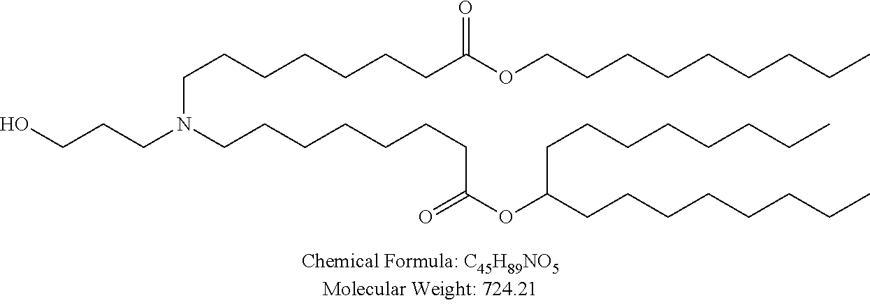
OCCCN(CCCCCCCC(=O)OC(CCCCCCCC)CCCCCCCC)CCCCCCCC(OCCCCCCCCC)=O
